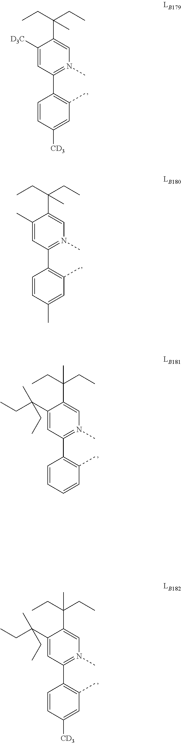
C1([D3C])=CC(C2=C(C)C=C([CD3])C=C2)=N(C)C=C1C(CC)(CC)C.C1(C)=CC(C2=C(C)C=C(C)C=C2)=N(C)C=C1C(CC)(CC)C.C1(C(CC)(CC)C)=CC(C2=C(C)C=CC=C2)=N(C)C=C1C(CC)(CC)C.C1(C(CC)(CC)C)=CC(C2=C(C)C=C([CD3])C=C2)=N(C)C=C1C(CC)(C)CC
